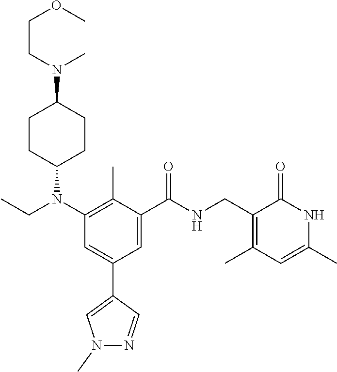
C1(C(NCC2=C(C)C=C(C)NC2=O)=O)=CC(C2=CN(C)N=C2)=CC(N(CC)C2CCC(N(CCOC)C)CC2)=C1C
